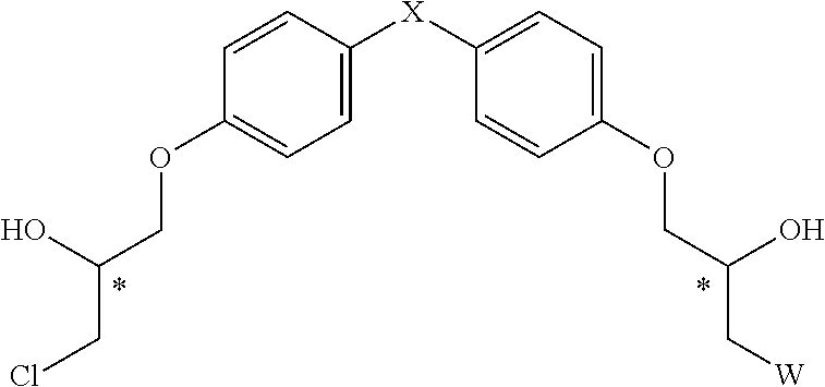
C1=CC([X]C2=CC=C(OCC(O)C[W])C=C2)=CC=C1OCC(O)CCl
